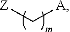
[Z]C[A]
